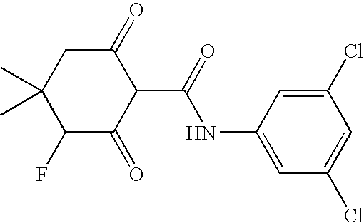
C1(F)C(=O)C(C(=O)NC2=CC(Cl)=CC(Cl)=C2)C(=O)CC1(C)C
